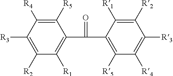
C1([R3])=C([R2])C([R1])=C(C(=O)C2=C([R5])C([R4])=C([R3])C([R2])=C2[R1])C([R5])=C1[R4]
